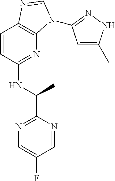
C1=CC(NC(C2=NC=C(F)C=N2)C)=NC2=C1N=CN2C1=NNC(C)=C1
